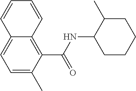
C1=C(C)C(C(=O)NC2CCCCC2C)=C2C(=C1)C=CC=C2
